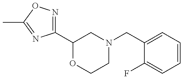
C1(C2OCCN(CC3=CC=CC=C3F)C2)=NOC(C)=N1
